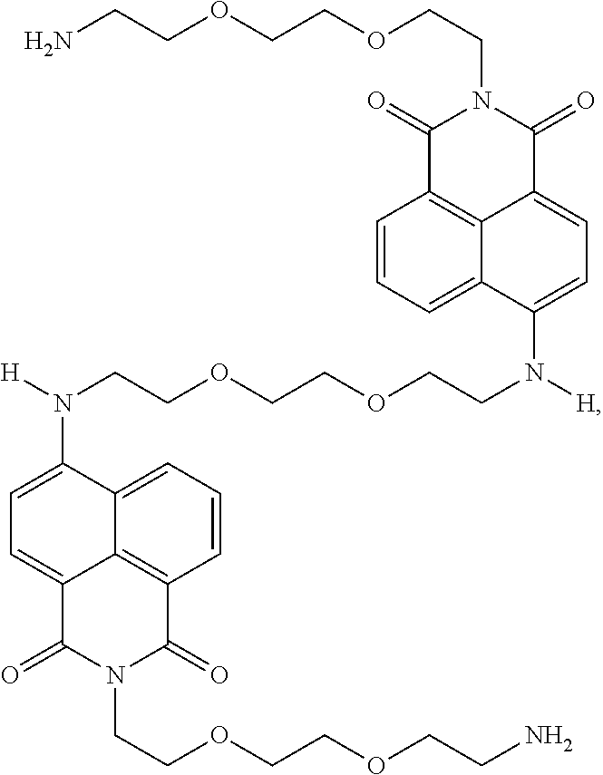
NCCOCCOCCN1C(=O)C2=C3C(=CC=C(N(CCOCCOCCN([H])C4=CC=C5C6=C(C=CC=C46)C(=O)N(CCOCCOCCN)C5=O)[H])C3=CC=C2)C1=O
